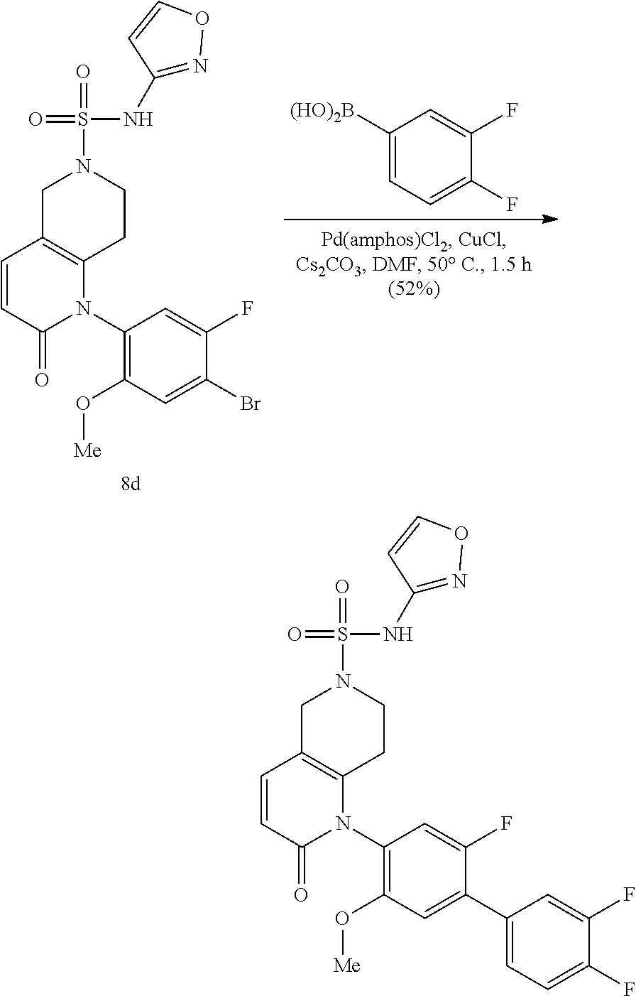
C1([(HO)2B])=CC=C(F)C(F)=C1.N1(C2=C(O[Me])C=C(Br)C(F)=C2)C2=C(C=CC1=O)CN(S(=O)(=O)NC1=NOC=C1)CC2.N1(C2=C(O[Me])C=C(C3=CC=C(F)C(F)=C3)C(F)=C2)C2=C(C=CC1=O)CN(S(=O)(=O)NC1=NOC=C1)CC2
